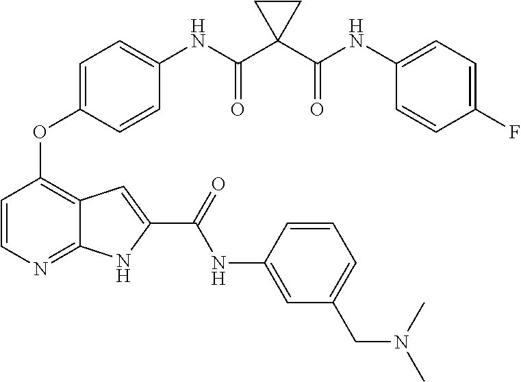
C1=CN=C2C(=C1OC1=CC=C(NC(C3(C(NC4=CC=C(F)C=C4)=O)CC3)=O)C=C1)C=C(C(=O)NC1=CC(CN(C)C)=CC=C1)N2
